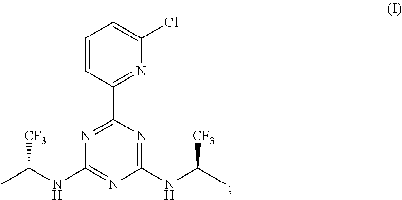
C1=CC(C2=NC(NC(C)[CF3])=NC(NC(C)[CF3])=N2)=NC(Cl)=C1
